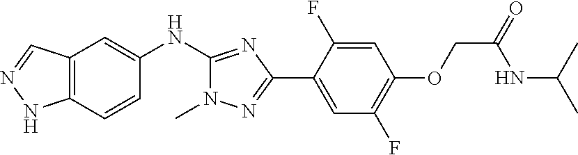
C12=C(C=CC(NC3=NC(C4=CC(F)=C(OCC(=O)NC(C)C)C=C4F)=NN3C)=C1)NN=C2
